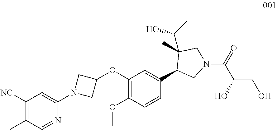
C1(OC2CN(C3=CC([NC])=C(C)C=N3)C2)=C(OC)C=CC(C2CN(C(C(CO)O)=O)CC2(C(C)O)C)=C1
